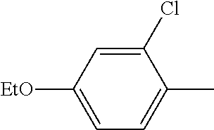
C1=C([EtO])C=C(Cl)C(C)=C1
